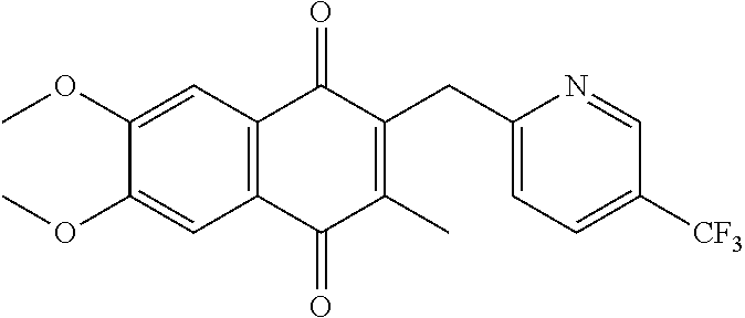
C1(OC)=CC2=C(C=C1OC)C(=O)C(C)=C(CC1=CC=C([CF3])C=N1)C2=O
